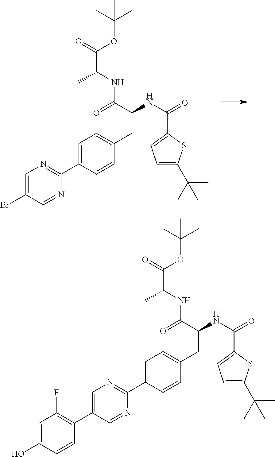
C1=C(Br)C=NC(C2=CC=C(CC(NC(C3=CC=C(C(C)(C)C)S3)=O)C(=O)NC(C(OC(C)(C)C)=O)C)C=C2)=N1.C1=C(C2=C(F)C=C(O)C=C2)C=NC(C2=CC=C(CC(NC(C3=CC=C(C(C)(C)C)S3)=O)C(=O)NC(C(OC(C)(C)C)=O)C)C=C2)=N1
